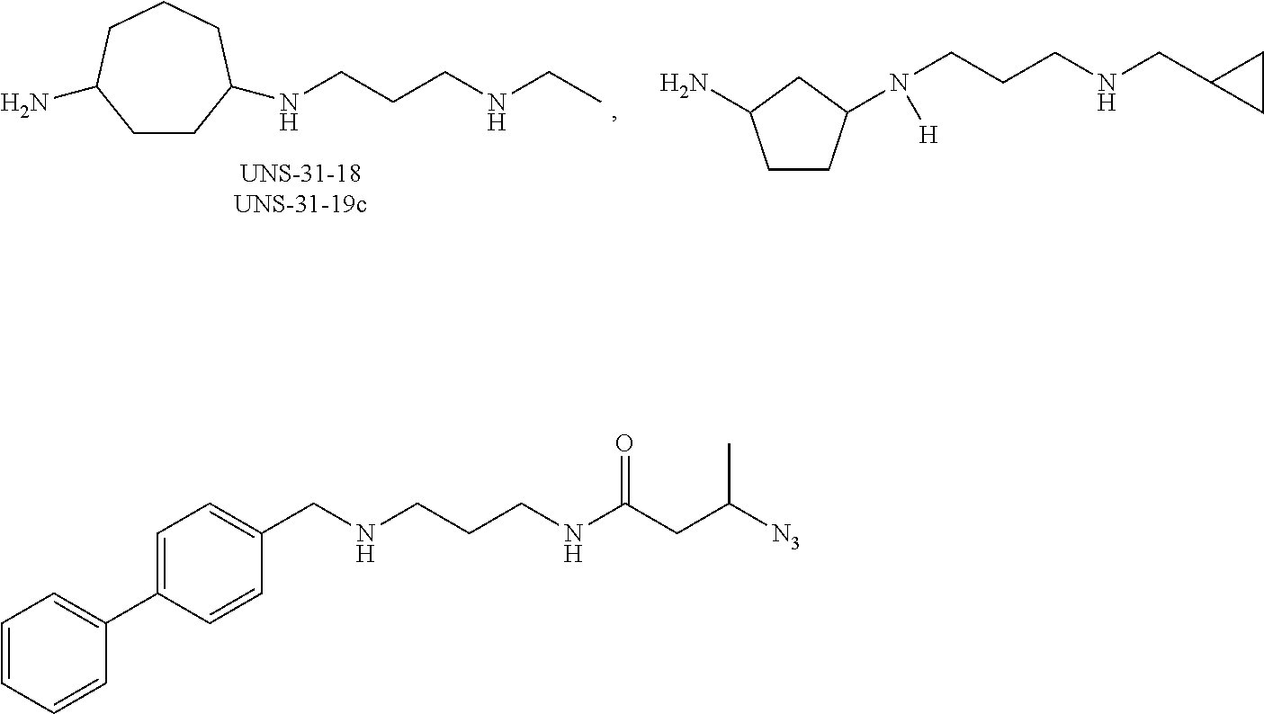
C(CCNCC)NC1CCC(N)CCC1.C(CNCC1CC1)CN(C1CCC(N)C1)[H].C1(CNCCCNC(CC([N3])C)=O)=CC=C(C2=CC=CC=C2)C=C1
